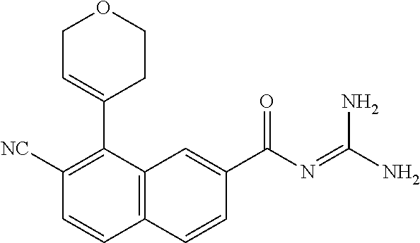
C1([NC])=C(C2=CCOCC2)C2=C(C=C1)C=CC(C(N=C(N)N)=O)=C2
